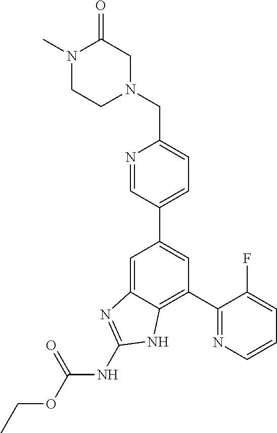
C1=C2C(=C(C3=NC=CC=C3F)C=C1C1=CC=C(CN3CC(=O)N(C)CC3)N=C1)NC(NC(OCC)=O)=N2
